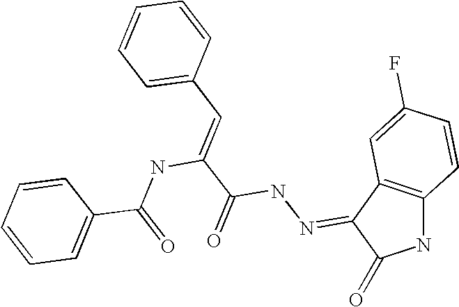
C1=CC=C(C(NC(=CC2=CC=CC=C2)C(=O)NN=C2C3=C(NC2=O)C=CC(F)=C3)=O)C=C1
